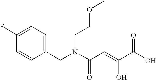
C1(F)=CC=C(CN(C(C=C(C(O)=O)O)=O)CCOC)C=C1
